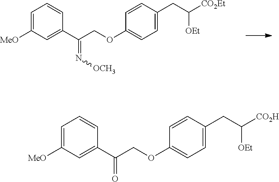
C1=CC(CC([CO2Et])[OEt])=CC=C1OCC(C1=CC([MeO])=CC=C1)=N[OCH3].C1=CC(CC([CO2H])[OEt])=CC=C1OCC(C1=CC([MeO])=CC=C1)=O
